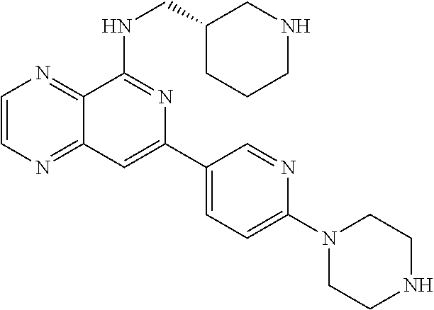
C1=CN=C2C(=N1)C(NCC1CNCCC1)=NC(C1=CC=C(N3CCNCC3)N=C1)=C2
